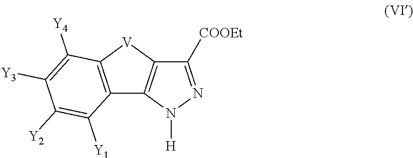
C12=C([V]C3=C1N([H])N=C3[COOEt])C([Y4])=C([Y3])C([Y2])=C2[Y1]
